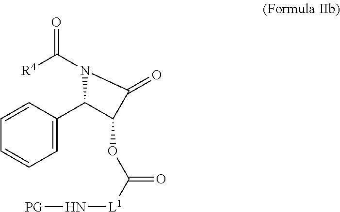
C1=C(C2C(OC([L1]N[PG])=O)C(=O)N2C(=O)[R4])C=CC=C1
